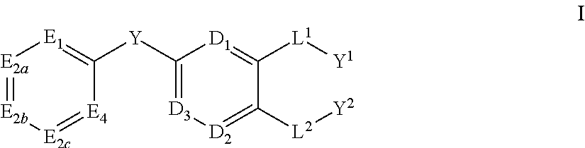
[Y](C1=[D3][D2]=C([L2][Y2])C([L1][Y1])=[D1]1)C1=[E1][E2a]=[E2b][E2c]=[E4]1
